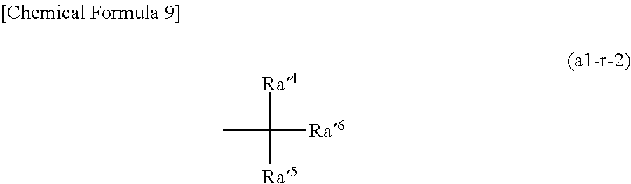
[Ra4]C([Ra6])(C)[Ra5]
